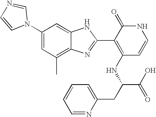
C1(C)=C2C(=CC(N3C=NC=C3)=C1)NC(C1=C(NC(C(=O)O)CC3=CC=CC=N3)C=CNC1=O)=N2
